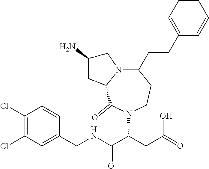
C1(Cl)=C(Cl)C=C(CNC(C(CC(=O)O)N2C(=O)C3N(CC(N)C3)C(CCC3=CC=CC=C3)CC2)=O)C=C1
